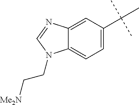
C12=CC(C(C)(C)C)=CC=C1N(CC[Me2N])C=N2
